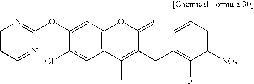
C1(OC2=NC=CC=N2)=CC2=C(C=C1Cl)C(C)=C(CC1=C(F)C([NO2])=CC=C1)C(=O)O2
